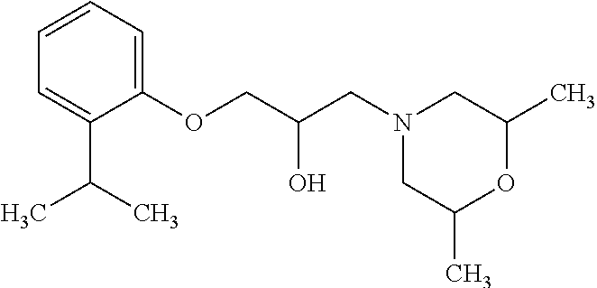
C1=CC=C(OCC(CN2CC(C)OC(C)C2)O)C(C(C)C)=C1
